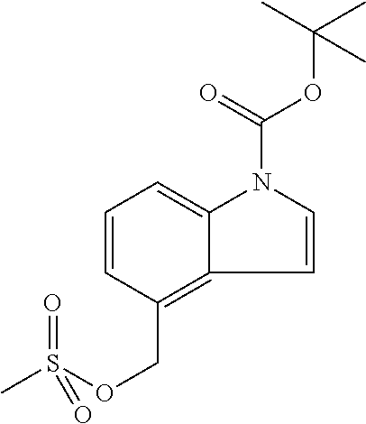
C1=CC2=C(COS(C)(=O)=O)C=CC=C2N1C(=O)OC(C)(C)C
